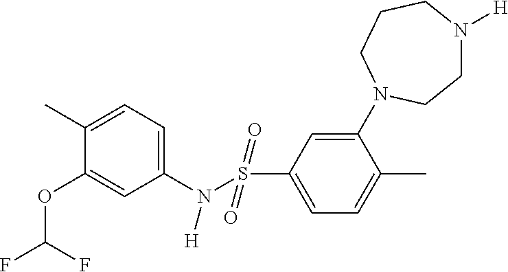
C1(C)=CC=C(N([H])S(=O)(=O)C2=CC=C(C)C(N3CCCN([H])CC3)=C2)C=C1OC(F)F
